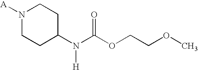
[A]N1CCC(N(C(OCCOC)=O)[H])CC1
